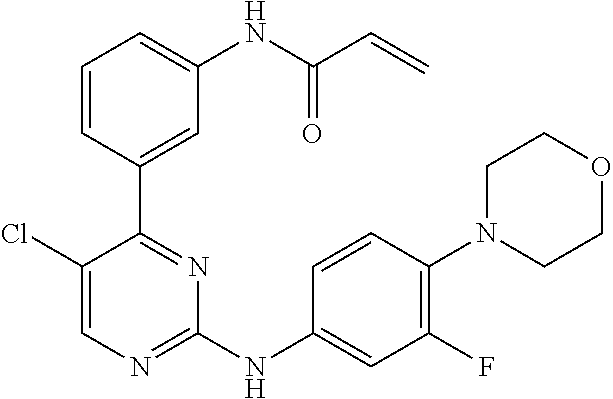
C1=CC(C2=NC(NC3=CC(F)=C(N4CCOCC4)C=C3)=NC=C2Cl)=CC(NC(C=C)=O)=C1
